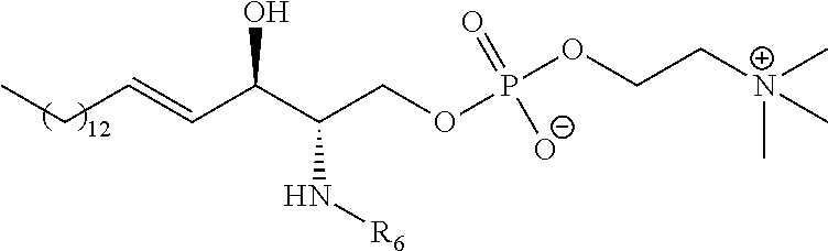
CCC=CC(C(COP(OCC[N+](C)(C)C)(=O)[O-])N[R6])O
